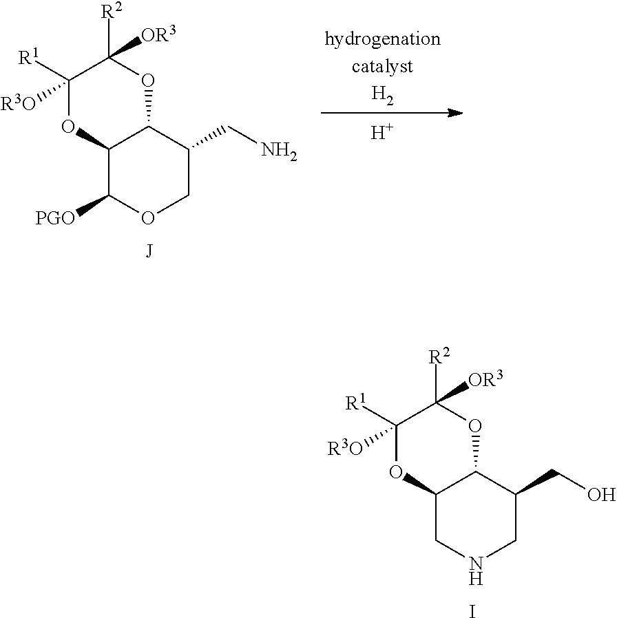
C12CNCC(CO)C1OC([R2])([OR3])C([R1])([R3O])O2.I.C12C([PGO])OCC(CN)C1OC([R2])([OR3])C([R1])([R3O])O2.[J].[H]
